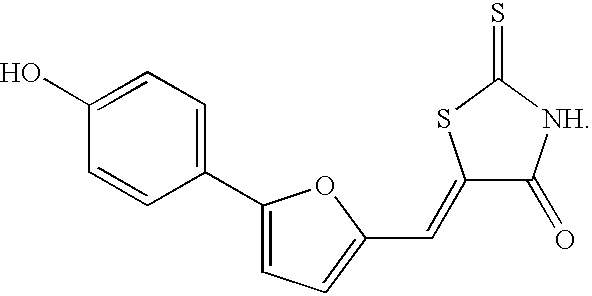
C1(O)=CC=C(C2=CC=C(C=C3C(=O)[NH]C(=S)S3)O2)C=C1
